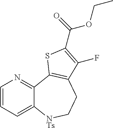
C1=CC=C2C(=N1)C1=C(CC[NTs]2)C(F)=C(C(OCC)=O)S1
